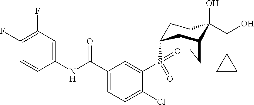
C1(F)=C(F)C=C(NC(C2=CC=C(Cl)C(S(=O)(=O)C3CC4C(O)(C(C5CC5)O)C(CC4)C3)=C2)=O)C=C1
